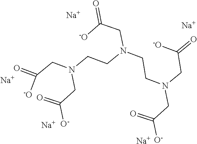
[Na].[Na].[Na].[Na].O=C(CN(CCN(CCN(CC([O-])=O)CC(=O)[-O])CC([-O])=O)CC([O-])=O)[-O].[Na]
